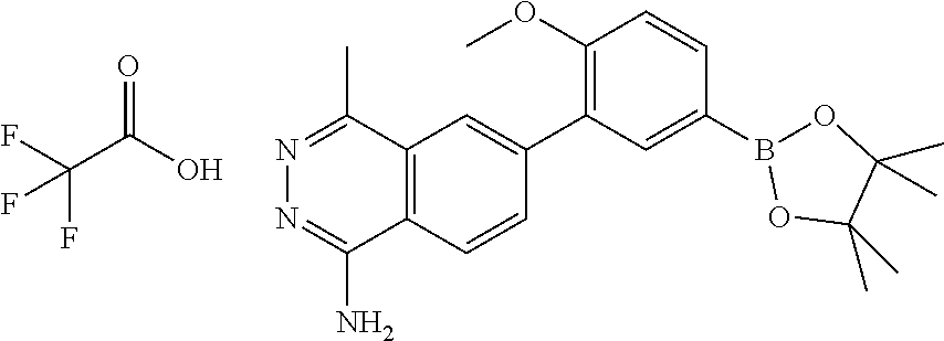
O=C(O)C(F)(F)F.C1(OC)=C(C2=CC3=C(C=C2)C(N)=NN=C3C)C=C(B2OC(C)(C)C(C)(C)O2)C=C1
